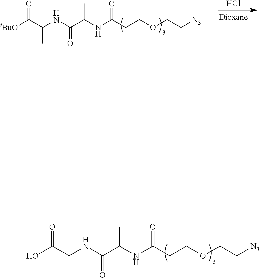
N(C(CCOCC[N3])=O)C(C(=O)NC(C([tBuO])=O)C)C.Cl.N(C(CCOCC[N3])=O)C(C(=O)NC(C(O)=O)C)C
